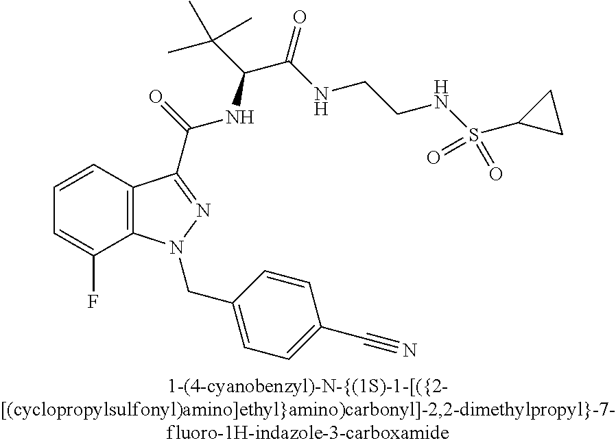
C1=CC2=C(C(F)=C1)N(CC1=CC=C(C#N)C=C1)N=C2C(NC(C(C)(C)C)C(NCCNS(C1CC1)(=O)=O)=O)=O
